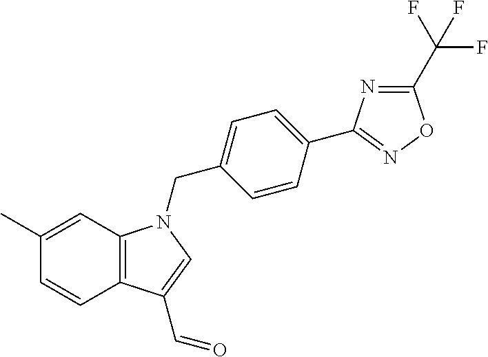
C12=C(C(C=O)=CN1CC1=CC=C(C3=NOC(C(F)(F)F)=N3)C=C1)C=CC(C)=C2
